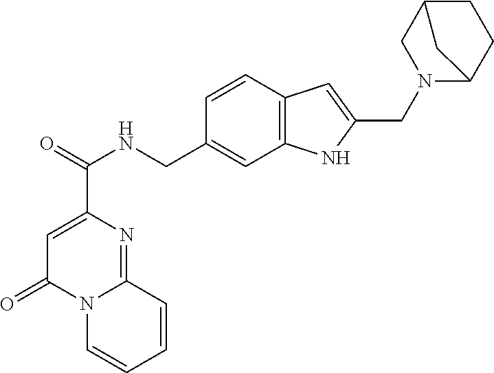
C1=C(C(=O)NCC2=CC3=C(C=C2)C=C(CN2CC4CCC2C4)N3)N=C2N(C1=O)C=CC=C2
